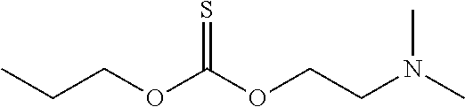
C(COC(OCCN(C)C)=S)C
